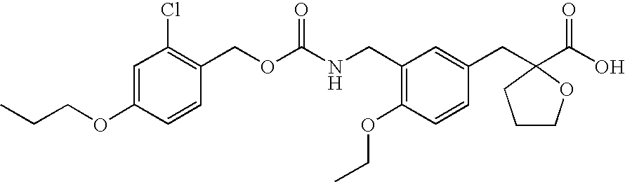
C1=C(OCCC)C=CC(COC(NCC2=C(OCC)C=CC(CC3(C(O)=O)CCCO3)=C2)=O)=C1Cl
